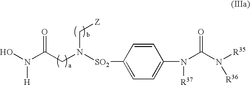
ON(C(CN([SO2]C1=CC=C(N(C(N([R35])[R36])=O)[R37])C=C1)C[Z])=O)[H]
